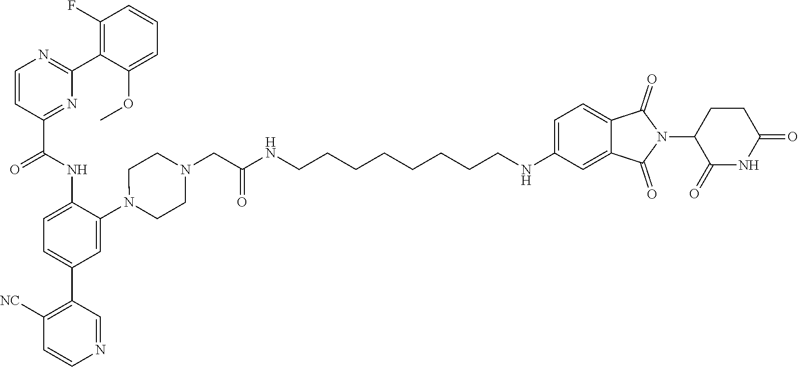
C1=CC(C(NC2=CC=C(C3=C([NC])C=CN=C3)C=C2N2CCN(CC(NCCCCCCCCNC3=CC=C4C(=C3)C(=O)N(C3C(=O)NC(=O)CC3)C4=O)=O)CC2)=O)=NC(C2=C(F)C=CC=C2OC)=N1
